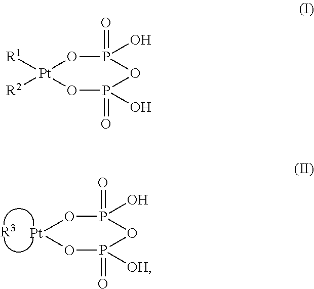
[Pt]1OP(=O)(O)OP(=O)([OH])O1.[R3].[R1][Pt]1([R2])OP(=O)(O)OP(=O)(O)O1
